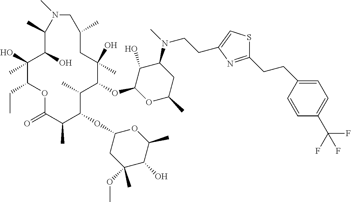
C1(O)C(OC2C(C)C(OC3CC(OC)(C)C(O)C(C)O3)C(C)C(=O)OC(CC)C(O)(C)C(O)C(C)N(C)CC(C)CC2(O)C)OC(C)CC1N(C)CCC1=CSC(CCC2=CC=C(C(F)(F)F)C=C2)=N1
